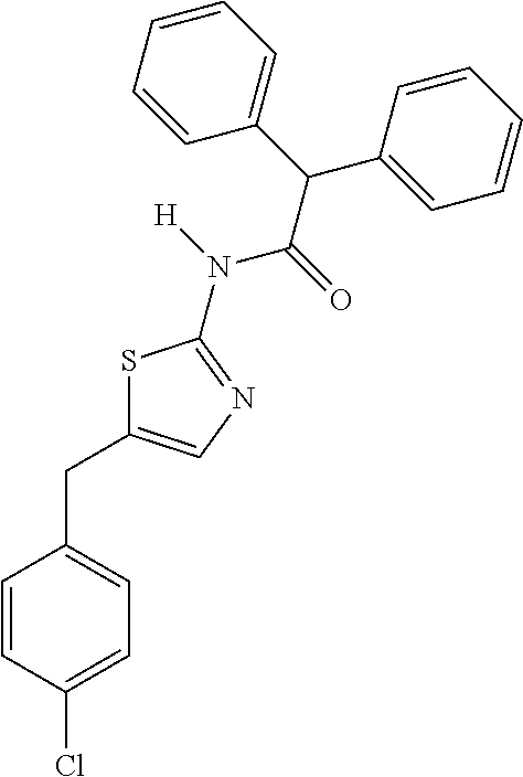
C1=CC(Cl)=CC=C1CC1=CN=C(N(C(C(C2=CC=CC=C2)C2=CC=CC=C2)=O)[H])S1
